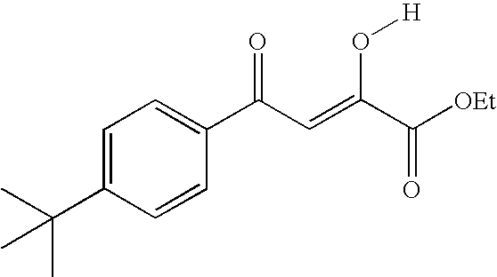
C1=C(C(C)(C)C)C=CC(C(C=C(C([OEt])=O)O[H])=O)=C1
